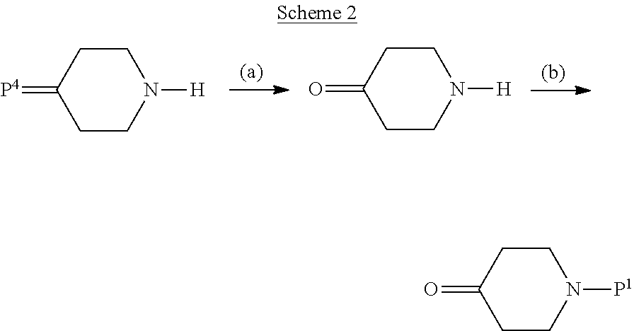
C1CN([H])CCC1=[P4].C1CN([H])CCC1=O.C1CN([P1])CCC1=O
